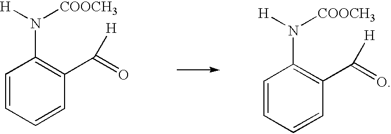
C1=CC=CC(C([H])=O)=C1N([H])[COOCH3].C1=CC=CC(C([H])=O)=C1N([H])[COOCH3]
